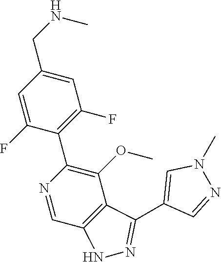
C1=C(CNC)C=C(F)C(C2=C(OC)C3=C(C=N2)NN=C3C2=CN(C)N=C2)=C1F
